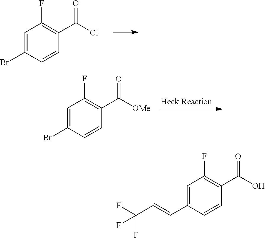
C1=C(Br)C=CC(C(Cl)=O)=C1F.C1=C(Br)C=CC(C([OMe])=O)=C1F.C1=C(C=CC(F)(F)F)C=CC(C(O)=O)=C1F
